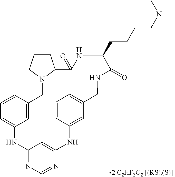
C1=CC2=CC(=C1)NC1=NC=NC(=C1)NC1=CC(=CC=C1)CNC(=O)C(CCCCN(C)C)NC(=O)C1N(C2)CCC1
